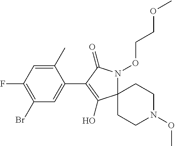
C1(C)=CC(F)=C(Br)C=C1C1=C(O)C2(N(OCCOC)C1=O)CCN(OC)CC2
